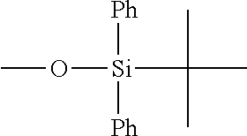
CO[Si]([Ph])([Ph])C(C)(C)C
